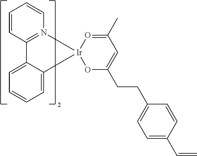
C1=CC=C2C(=C1)C1=N(C=CC=C1)[Ir]21OC(CCC2=CC=C(C=C)C=C2)=CC(C)=O1
